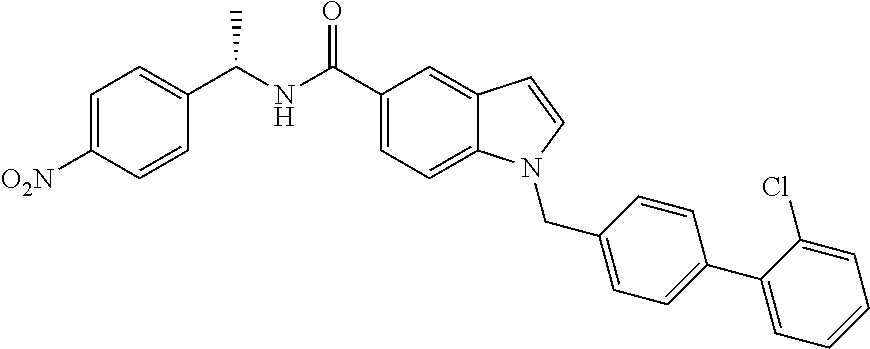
C1=C([O2N])C=CC(C(NC(C2=CC=C3C(=C2)C=CN3CC2=CC=C(C3=CC=CC=C3Cl)C=C2)=O)C)=C1
